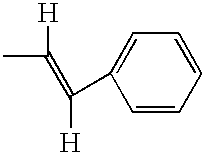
CC([H])=C([H])C1=CC=CC=C1
